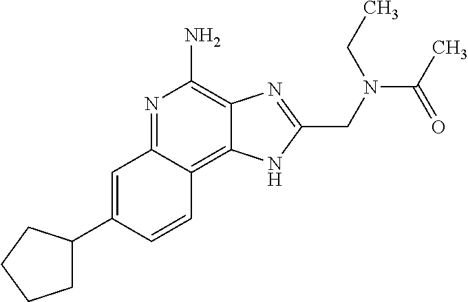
C1=C(C2CCCC2)C=CC2=C3C(=C(N)N=C12)N=C(CN(C(C)=O)CC)N3
